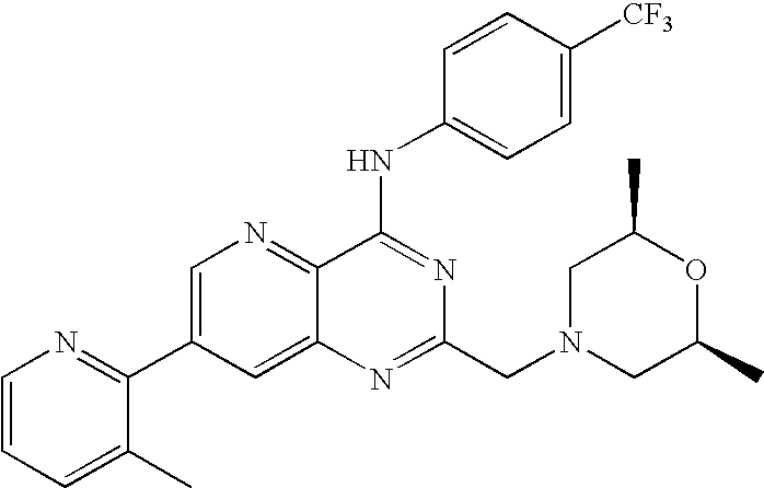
C1=CC=C(C)C(C2=CN=C3C(=C2)N=C(CN2CC(C)OC(C)C2)N=C3NC2=CC=C([CF3])C=C2)=N1
